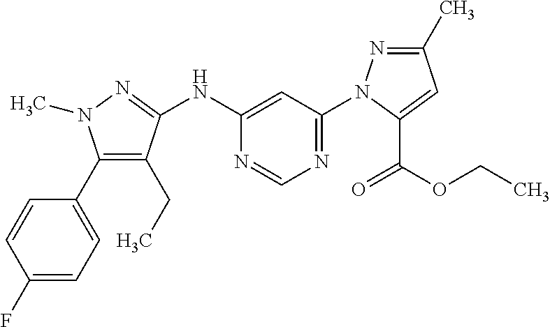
C1(F)=CC=C(C2=C(CC)C(NC3=CC(N4N=C(C)C=C4C(=O)OCC)=NC=N3)=NN2C)C=C1
